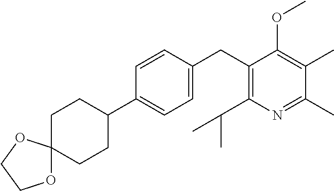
C1(CC2=C(C(C)C)N=C(C)C(C)=C2OC)=CC=C(C2CCC3(CC2)OCCO3)C=C1
